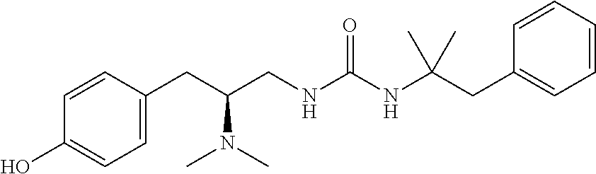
C1(CC(CNC(NC(CC2=CC=CC=C2)(C)C)=O)N(C)C)=CC=C(O)C=C1
